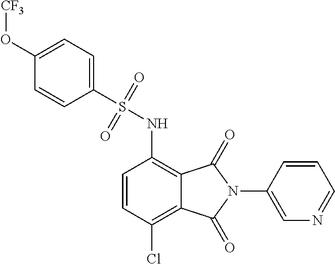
C1=CC(Cl)=C2C(=C1NS(C1=CC=C(O[CF3])C=C1)(=O)=O)C(=O)N(C1=CN=CC=C1)C2=O
